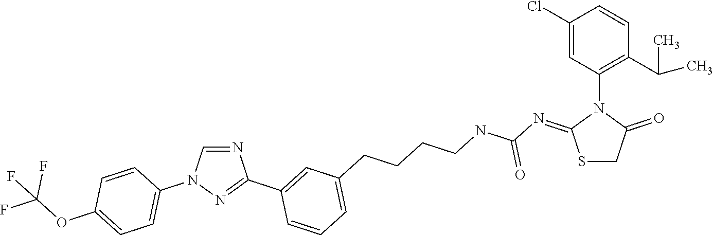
N1=CN(C2=CC=C(OC(F)(F)F)C=C2)N=C1C1=CC(CCCCNC(N=C2SCC(=O)N2C2=C(C(C)C)C=CC(Cl)=C2)=O)=CC=C1
